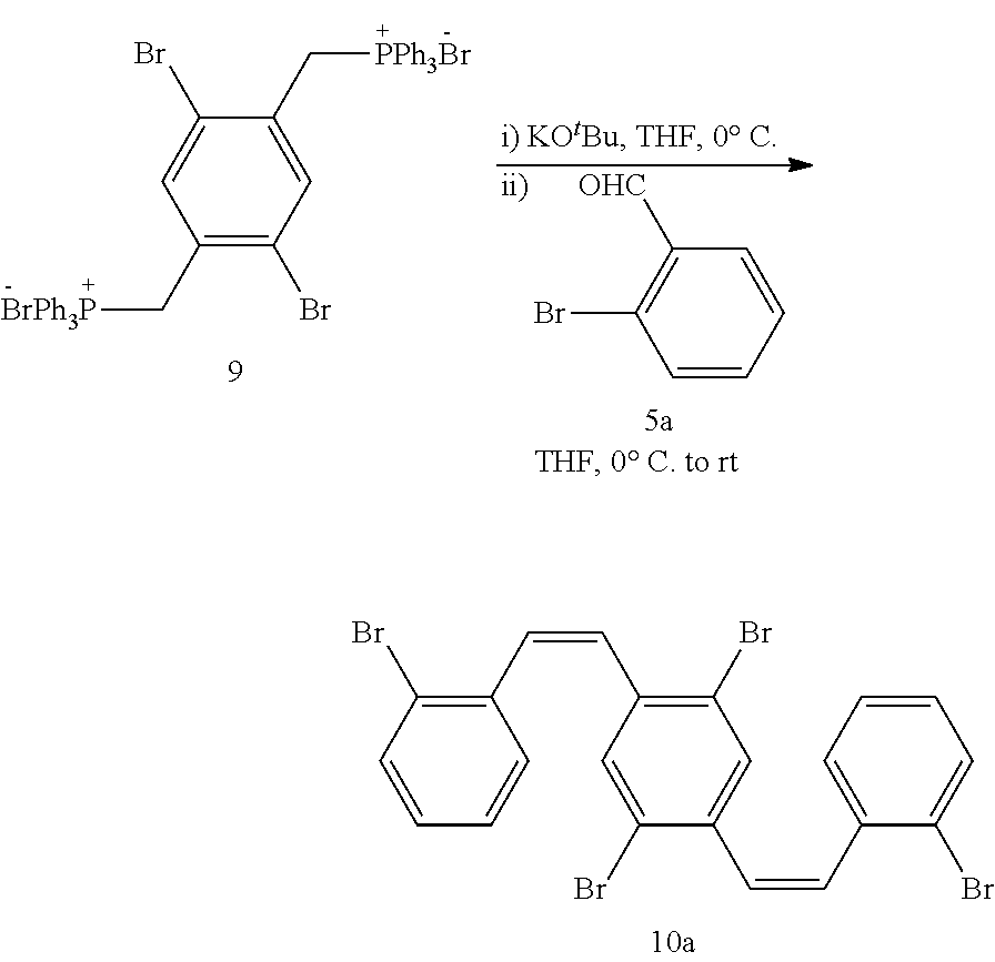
[ii)].C1=CC=CC([OHC])=C1Br.C1(C[BrPh3P])=C(Br)C=C(C[PPh3Br])C(Br)=C1.C1(Br)=C(C=CC2=C(Br)C=CC=C2)C=C(Br)C(C=CC2=CC=CC=C2Br)=C1
